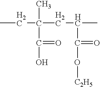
CCC(CC(C)C(=O)O[C2H5])(C)C(=O)O
